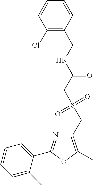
C1=C(C)C(C2=NC(CS(=O)(=O)CC(=O)NCC3=C(Cl)C=CC=C3)=C(C)O2)=CC=C1
